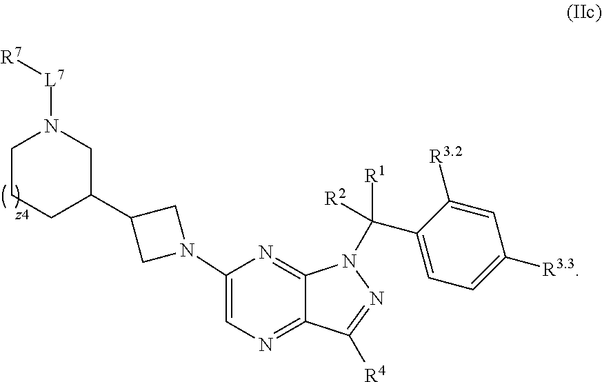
C1(N2CC(C3CCCN([L7][R7])C3)C2)=CN=C2C(=N1)N(C(C1=CC=C([R3.3])C=C1[R3.2])([R1])[R2])N=C2[R4]
